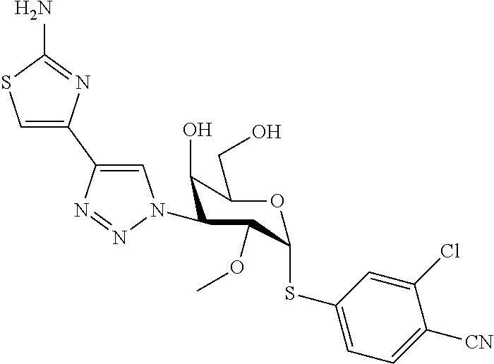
NC1=NC(C2=CN(C3C(O)C(CO)OC(SC4=CC=C([CN])C(Cl)=C4)C3OC)N=N2)=CS1
